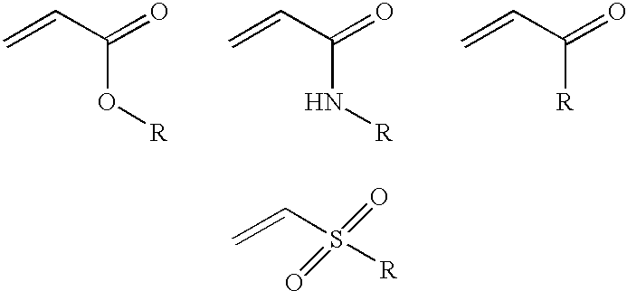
C=CS(=O)(=O)[R].C=CC(=O)O[R].C=CC(=O)N[R].C=CC(=O)[R]
